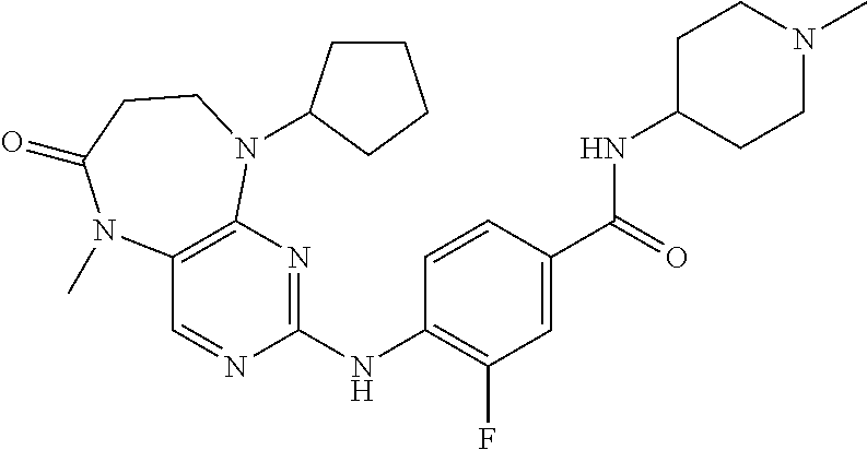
C1(NC2=NC3=C(C=N2)N(C)C(=O)CCN3C2CCCC2)=C(F)C=C(C(=O)NC2CCN(C)CC2)C=C1
